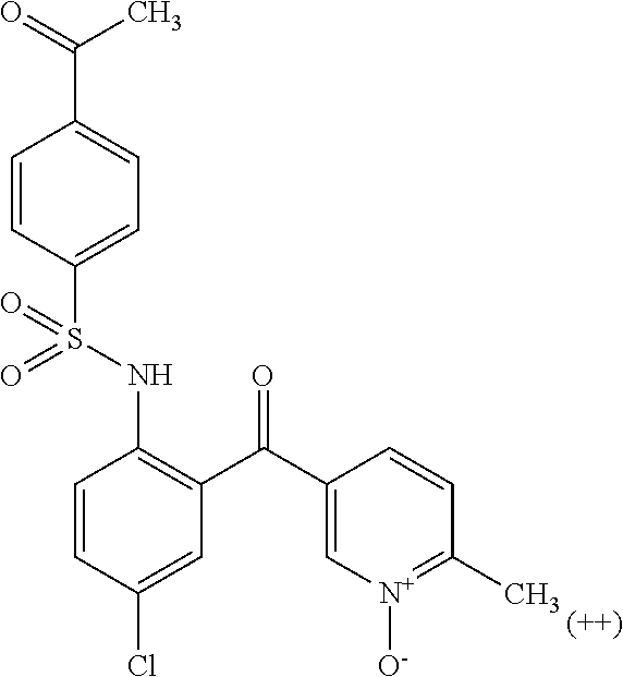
C1=CC(S(NC2=C(C(C3=C[N+]([O-])=C(C)C=C3)=O)C=C(Cl)C=C2)(=O)=O)=CC=C1C(=O)C
